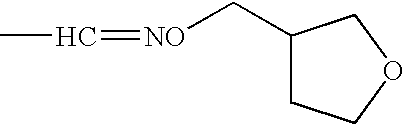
CC=[NO]CC1CCOC1
